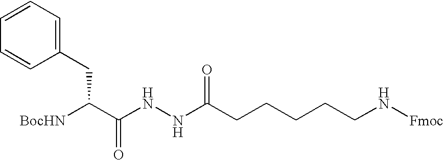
C1(CC([BocHN])C(NNC(CCCCCN[Fmoc])=O)=O)=CC=CC=C1
